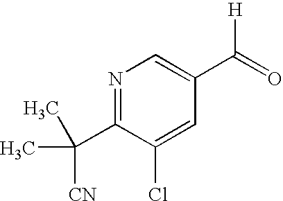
N1=C(C([CN])(C)C)C(Cl)=CC(C(=O)[H])=C1
